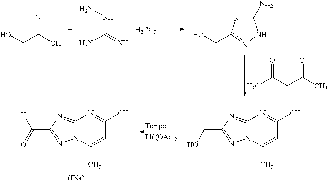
C(CC(C)=O)(C)=O.OCC(O)=O.NC(=N)NN.[H2CO3].OCC1=NNC(N)=N1.N1=C(C)C=C(C)N2C1=NC(C(=O)[H])=N2.N1=C(C)C=C(C)N2C1=NC(CO)=N2
